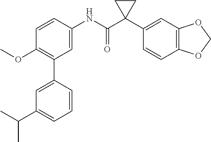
C1=CC(NC(C2(C3=CC4=C(C=C3)OCO4)CC2)=O)=CC(C2=CC(C(C)C)=CC=C2)=C1OC
